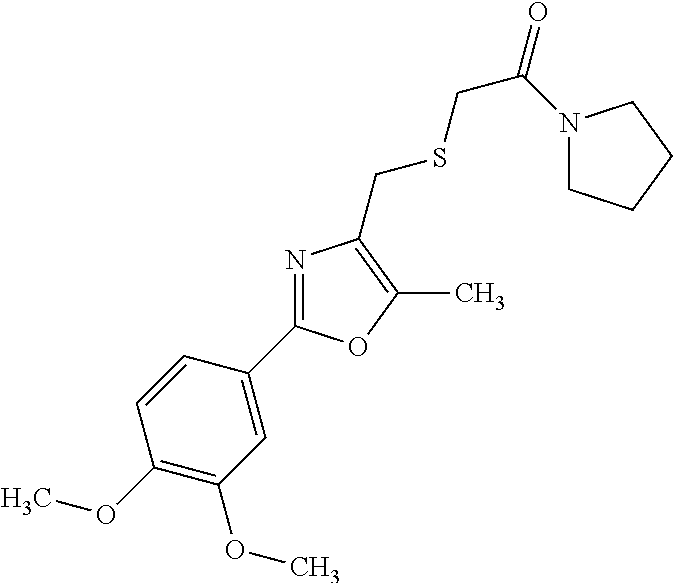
C1(OC)=C(OC)C=C(C2=NC(CSCC(=O)N3CCCC3)=C(C)O2)C=C1
